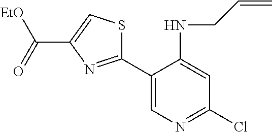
ClC1=NC=C(C2=NC(C(=O)[EtO])=CS2)C(NCC=C)=C1
